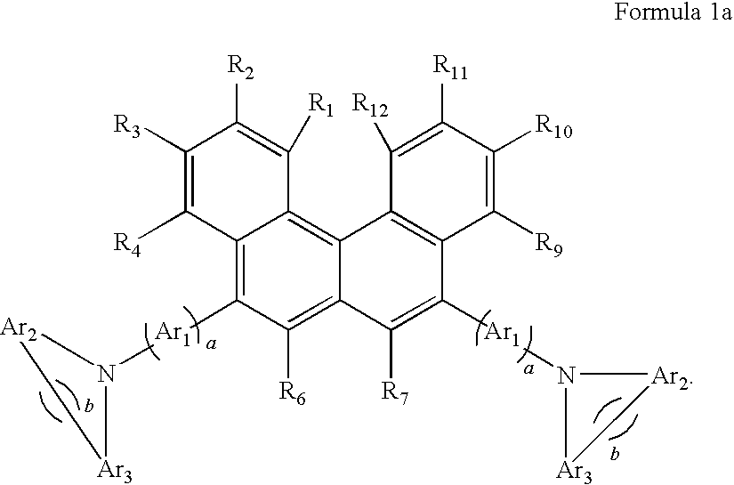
C12=C([Ar1]N3[Ar3]C[Ar2]3)C([R6])=C3C(=C1C([R1])=C([R2])C([R3])=C2[R4])C1=C(C([Ar1]N2[Ar3]C[Ar2]2)=C3[R7])C([R9])=C([R10])C([R11])=C1[R12]
